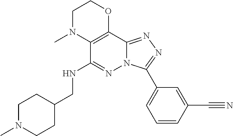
C12=C(C(NCC3CCN(C)CC3)=NN3C1=NN=C3C1=CC=CC(C#N)=C1)N(C)CCO2
